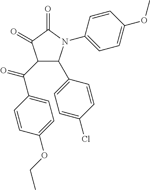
C1(=O)C(=O)C(C(C2=CC=C(OCC)C=C2)=O)C(C2=CC=C(Cl)C=C2)N1C1=CC=C(OC)C=C1
